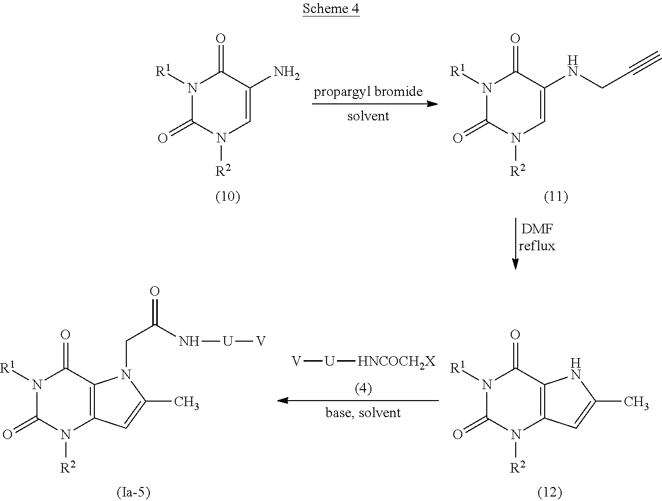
N1([R1])C(=O)N([R2])C2=C(C1=O)NC(C)=C2.[V][U][HNCOCH2X].N1([R1])C(=O)N([R2])C2=C(C1=O)N(CC(=O)N[U][V])C(C)=C2.N1([R1])C(=O)N([R2])C=C(NCC#C)C1=O.N1([R1])C(=O)N([R2])C=C(N)C1=O
